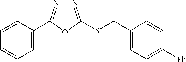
C1=C(C2=NN=C(SCC3=CC=C([Ph])C=C3)O2)C=CC=C1
